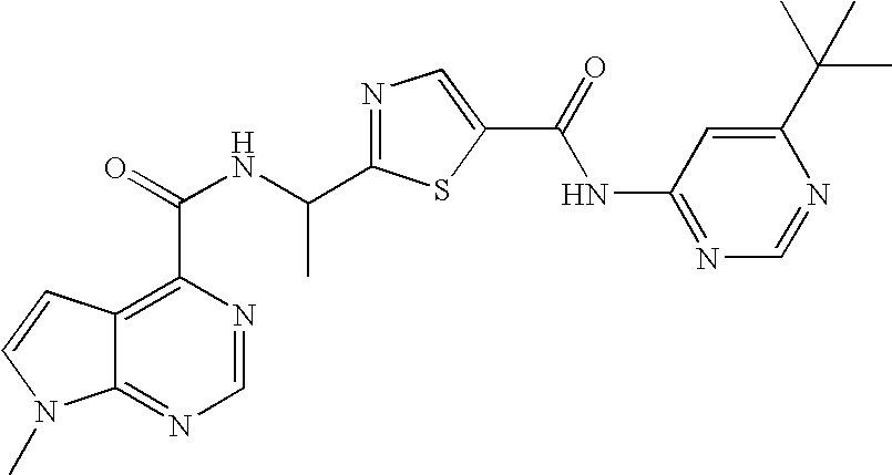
C12=NC=NC(C(=O)NC(C3=NC=C(C(=O)NC4=NC=NC(C(C)(C)C)=C4)S3)C)=C1C=CN2C
